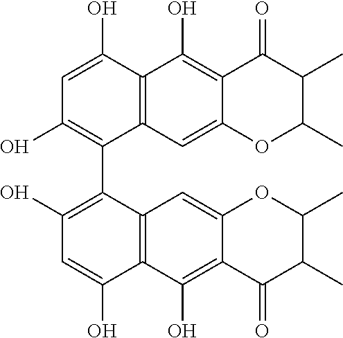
C1=C(O)C2=C(C(C3=C(O)C=C(O)C4=C3C=C3C(=C4O)C(=O)C(C)C(C)O3)=C1O)C=C1C(=C2O)C(=O)C(C)C(C)O1
